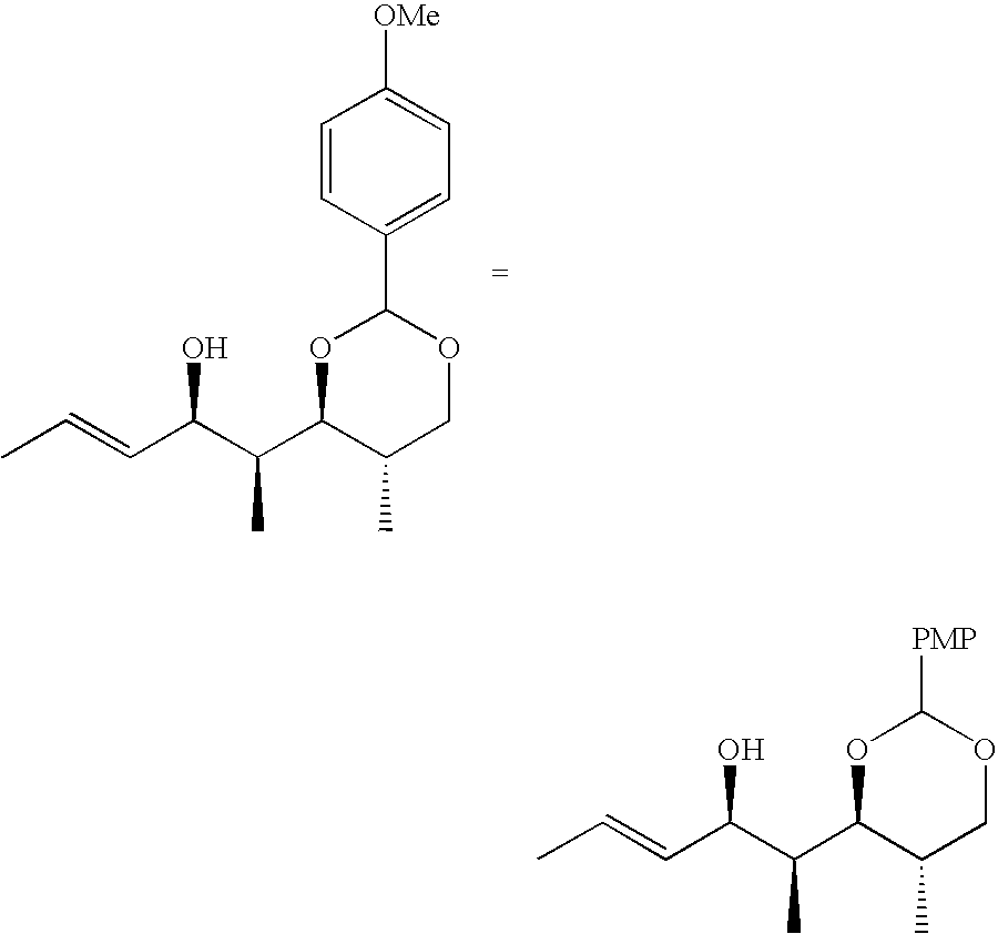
CC=CC(C(C1C(C)COC(C2=CC=C([OMe])C=C2)O1)C)O.CC=CC(C(C1C(C)COC([PMP])O1)C)O
